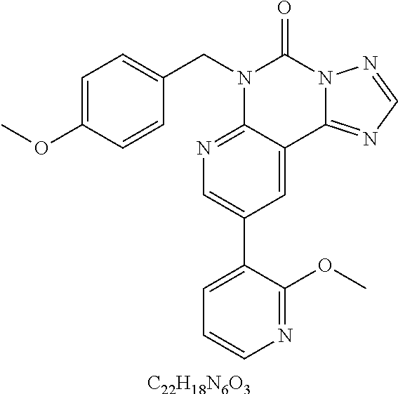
C1=C(OC)C=CC(CN2C3=NC=C(C4=CC=CN=C4OC)C=C3C3=NC=NN3C2=O)=C1.[C22H18N6O3]
